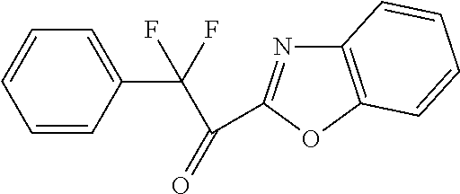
C1=CC=C(C(F)(F)C(=O)C2=NC3=C(O2)C=CC=C3)C=C1
